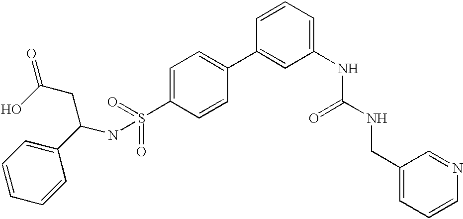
C1=CC=C(C(NS(=O)(=O)C2=CC=C(C3=CC(NC(=O)NCC4=CC=CN=C4)=CC=C3)C=C2)CC(O)=O)C=C1
